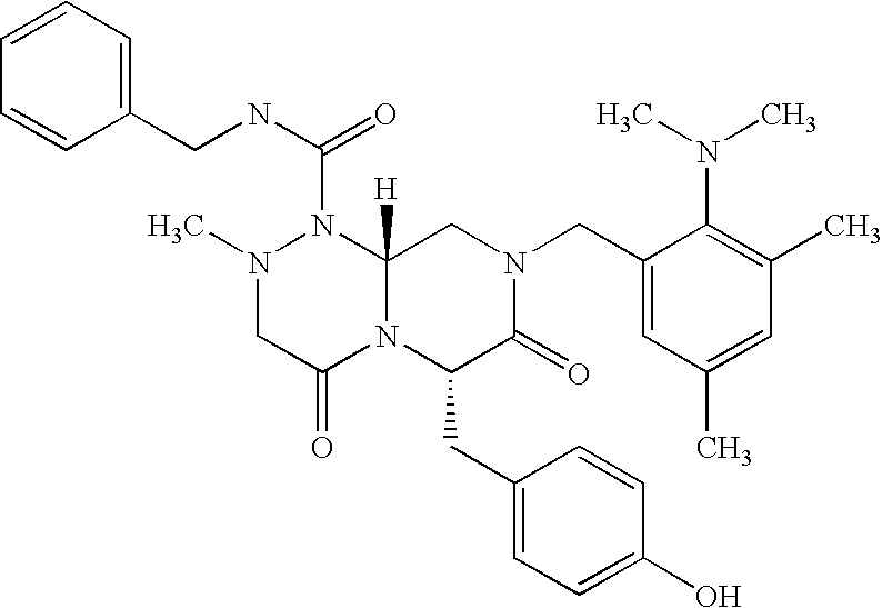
C1=CC(CNC(=O)N2N(C)CC(=O)N3C2([H])CN(CC2=CC(C)=CC(C)=C2N(C)C)C(=O)C3CC2=CC=C(O)C=C2)=CC=C1
